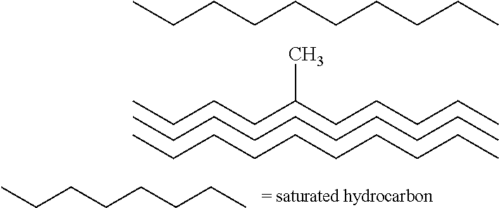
CCCCCCCCCC.CCCCC(CCCCC)C.CCCCCCCCCC.CCCCCCCCCC.CCCCCCCC
